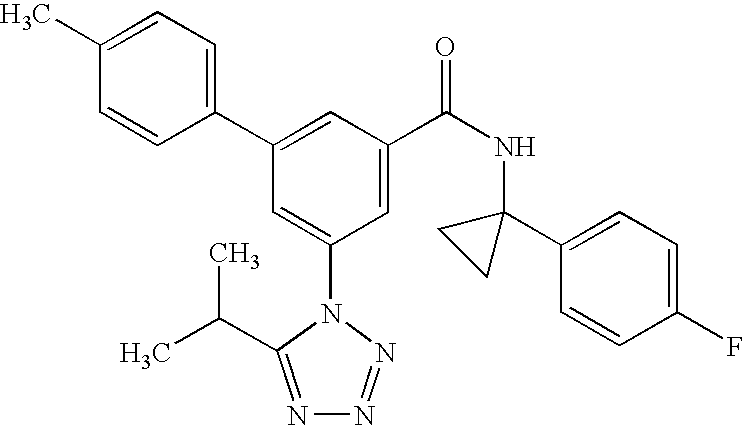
C1(C2=CC(C(NC3(C4=CC=C(F)C=C4)CC3)=O)=CC(N3C(C(C)C)=NN=N3)=C2)=CC=C(C)C=C1
